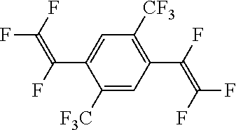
C1([F3C])=CC(C(F)=C(F)F)=C([CF3])C=C1C(F)=C(F)F
